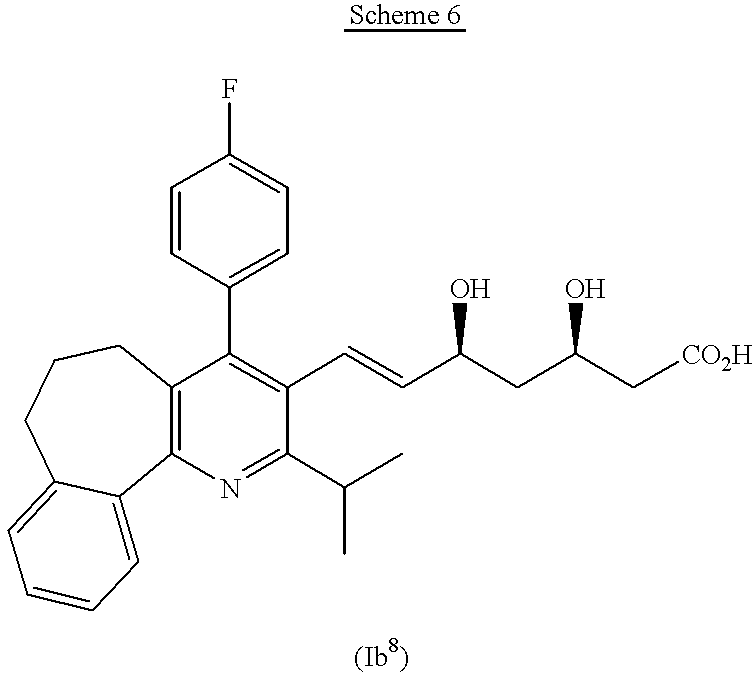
C12=C(N=C(C(C)C)C(C=CC(CC(C[CO2H])O)O)=C1C1=CC=C(F)C=C1)C1=CC=CC=C1CCC2
